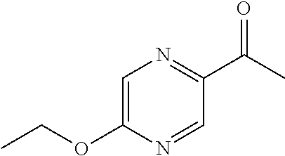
C1=C(OCC)N=CC(C(C)=O)=N1
